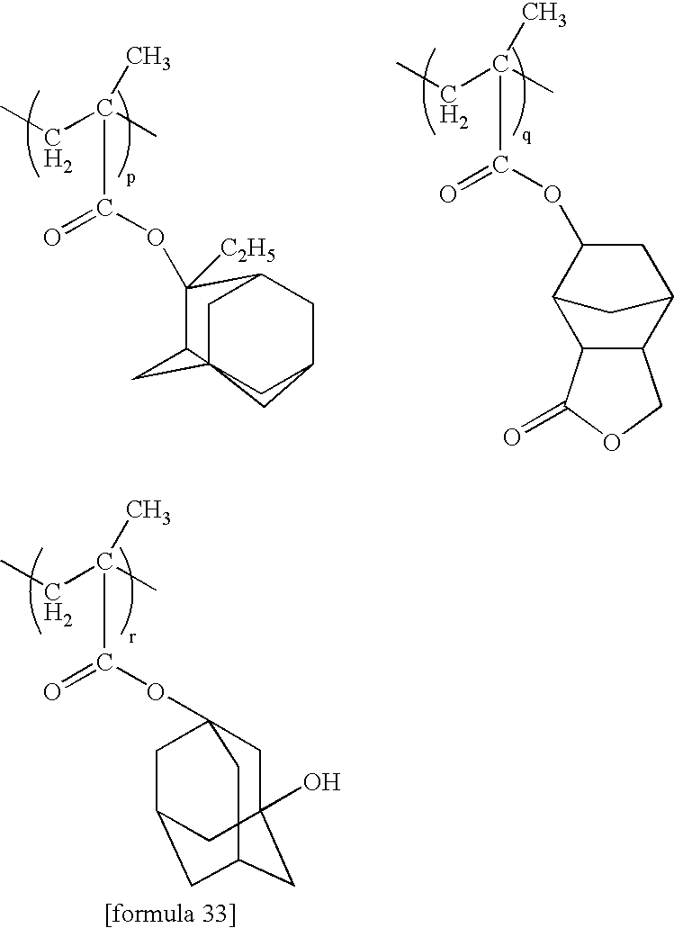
CC(CC)(C)C(=O)OC1([C2H5])C2C34(CC1CC(C3)C4)C2.CC(CC)(C)C(=O)OC1CC2C3C(C1C2)C(=O)OC3.CC(CC)(C)C(=O)OC12CC3(O)CC(CC(C1)C3)C2
